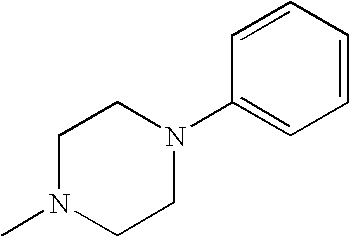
C1N(C)CCN(C2=CC=CC=C2)C1
